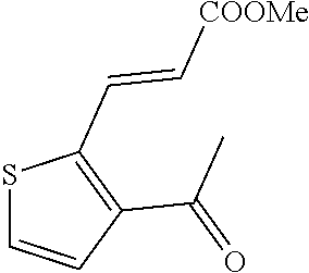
S1C=CC(C(C)=O)=C1C=C[COOMe]
